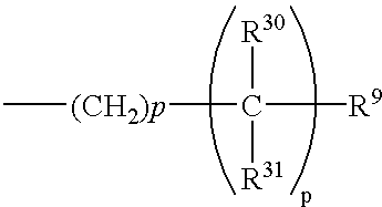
C([R9])([R30])([R31])[(CH2)p]C
